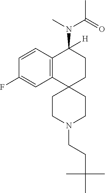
C12=C(C=CC(F)=C1)C(N(C(C)=O)C)([H])CCC21CCN(CCC(C)(C)C)CC1
